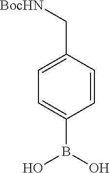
C1(B(O)O)=CC=C(C[BocHN])C=C1
